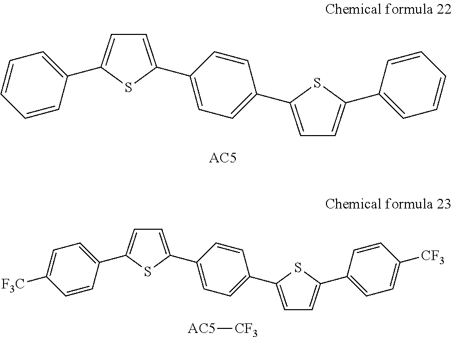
C1=C(C2=CC=C(C3=CC=C(C4=CC=C([CF3])C=C4)S3)C=C2)SC(C2=CC=C([F3C])C=C2)=C1.[AC5][CF3].C1=C(C2=CC=C(C3=CC=C(C4=CC=CC=C4)S3)C=C2)SC(C2=CC=CC=C2)=C1
